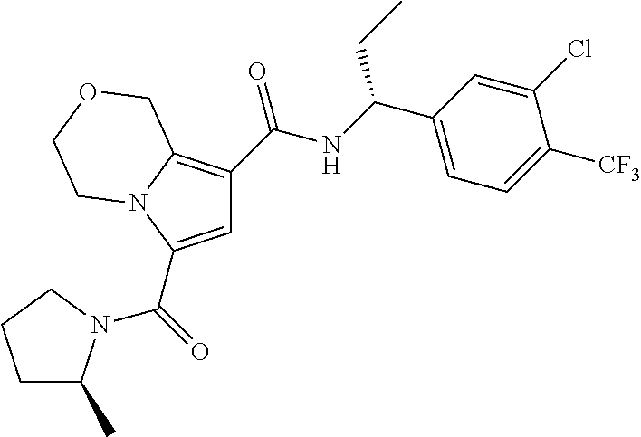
C1C(C)N(C(=O)C2=CC(C(NC(C3=CC=C([CF3])C(Cl)=C3)CC)=O)=C3N2CCOC3)CC1
